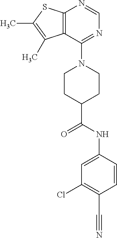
C12=C(SC(C)=C1C)N=CN=C2N1CCC(C(NC2=CC(Cl)=C(C#N)C=C2)=O)CC1
